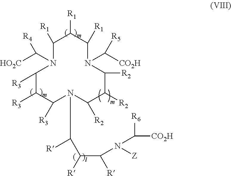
C1([R1])N(C([HO2C])[R4])C([R3])C([R3])C([R3])N(C([R])C(C([R])N([Z])C([CO2H])[R6])[R])C([R2])C([R2])C([R2])N(C([CO2H])[R5])C([R1])C1[R1]
